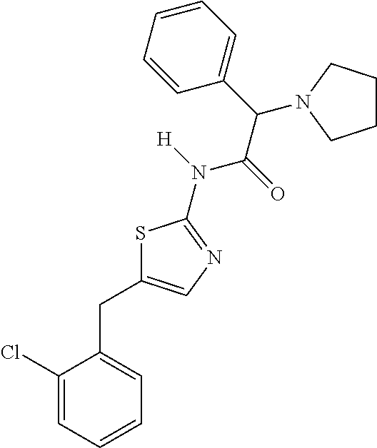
C1(Cl)=CC=CC=C1CC1=CN=C(N([H])C(=O)C(C2=CC=CC=C2)N2CCCC2)S1
